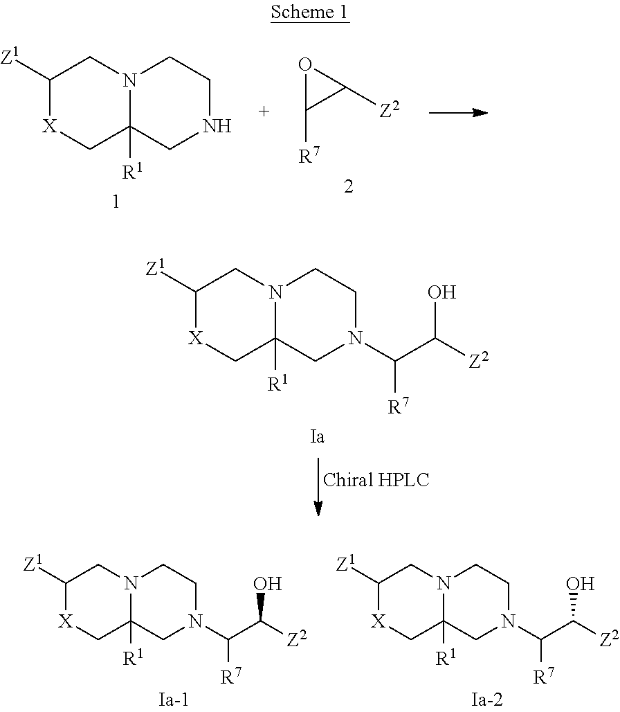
C1([Z1])[X]CC2([R1])N(C1)CCNC2.O1C([R7])C1[Z2].C1([Z1])[X]CC2([R1])N(C1)CCN(C(C([Z2])O)[R7])C2.C1([Z1])[X]CC2([R1])N(C1)CCN(C(C([Z2])O)[R7])C2.C1([Z1])[X]CC2([R1])N(C1)CCN(C(C([Z2])O)[R7])C2
